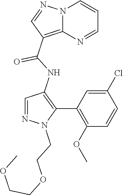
N12C(=C(C(NC3=C(C4=C(OC)C=CC(Cl)=C4)N(CCOCCOC)N=C3)=O)C=N1)N=CC=C2
